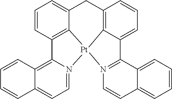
C1=CC2=C3C(=C1)CC1=C4C(=CC=C1)C1=N(C=CC5=CC=CC=C15)[Pt]34N1=CC=C3C(=C21)C=CC=C3
